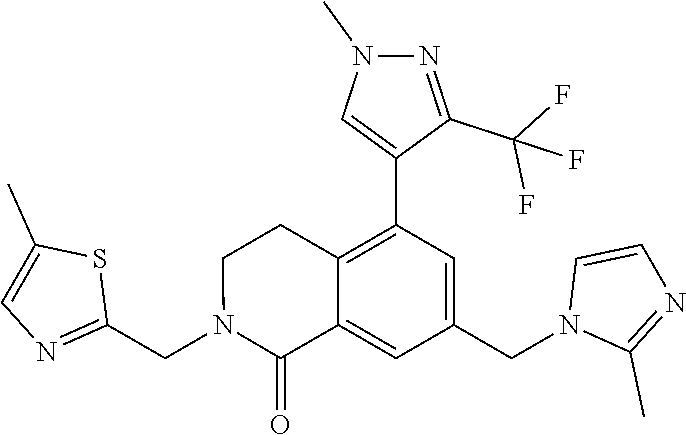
C1(CN2C(=O)C3=CC(CN4C(C)=NC=C4)=CC(C4=CN(C)N=C4C(F)(F)F)=C3CC2)=NC=C(C)S1
